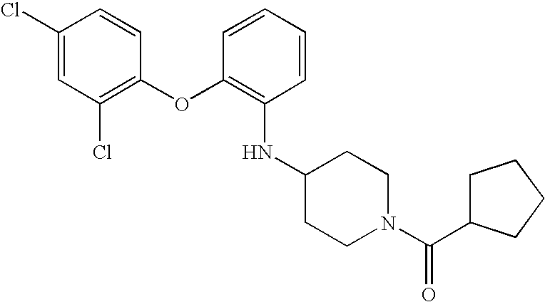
C1(Cl)=CC(Cl)=C(OC2=C(NC3CCN(C(C4CCCC4)=O)CC3)C=CC=C2)C=C1
